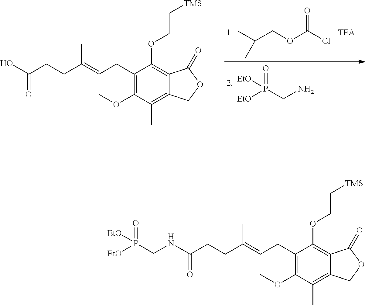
CC(COC(=O)Cl)C.[EtO]P(CN)(=O)[EtO].C1(OC)=C(CC=C(CCC(O)=O)C)C(OCC[TMS])=C2C(=C1C)COC2=O.C1(OC)=C(CC=C(CCC(NCP([EtO])(=O)[EtO])=O)C)C(OCC[TMS])=C2C(=C1C)COC2=O
